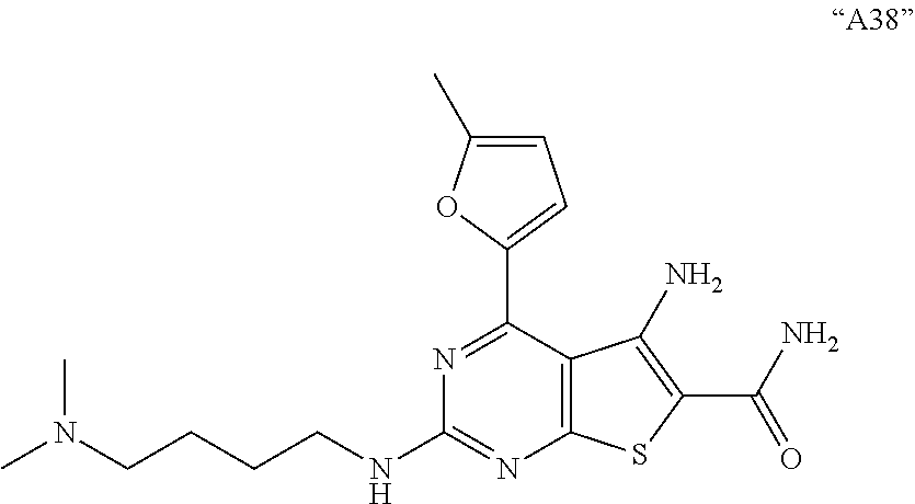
C12=C(C(C3=CC=C(C)O3)=NC(NCCCCN(C)C)=N1)C(N)=C(C(N)=O)S2
